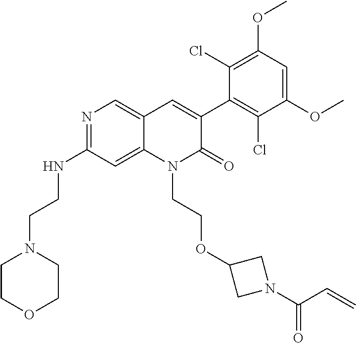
C1(NCCN2CCOCC2)=NC=C2C(=C1)N(CCOC1CN(C(C=C)=O)C1)C(=O)C(C1=C(Cl)C(OC)=CC(OC)=C1Cl)=C2
